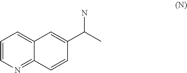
C1=CN=C2C(=C1)C=C(C(C)N)C=C2
